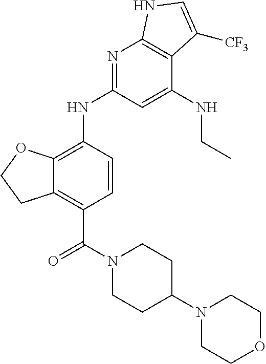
C12=C(C(N3CCC(N4CCOCC4)CC3)=O)C=CC(NC3=NC4=C(C(NCC)=C3)C([CF3])=CN4)=C1OCC2
